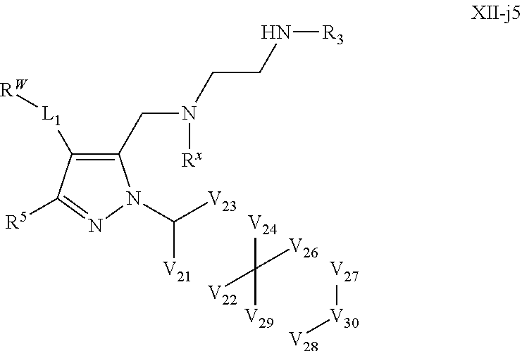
N1(C([V21])[V23])N=C([R5])C([L1][RW])=C1CN(CCN[R3])[Rx].[V28][V30][V27].[V22]C([V24])([V29])[V26]
